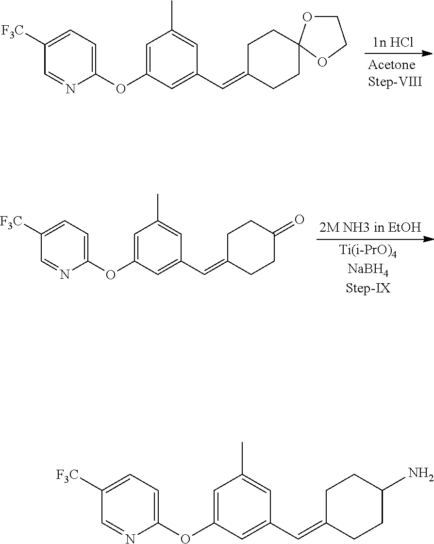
C1([F3C])=CC=C(OC2=CC(C)=CC(C=C3CCC4(CC3)OCCO4)=C2)N=C1.C1([F3C])=CC=C(OC2=CC(C)=CC(C=C3CCC(=O)CC3)=C2)N=C1.C1([F3C])=CC=C(OC2=CC(C)=CC(C=C3CCC(N)CC3)=C2)N=C1
